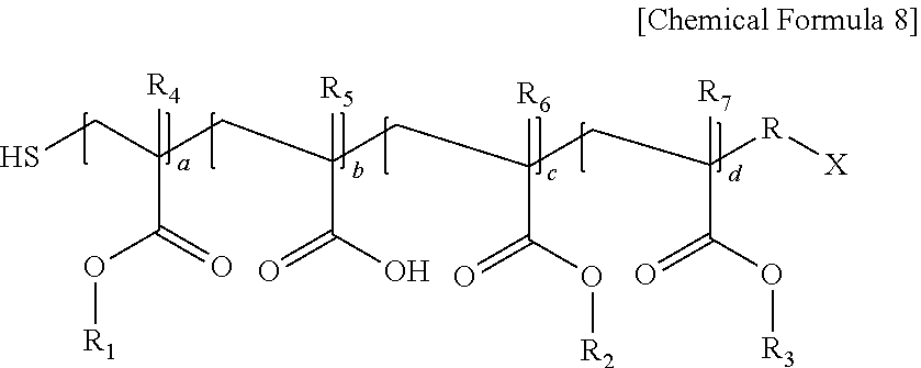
[R4]C(CC(CC(CC([R][X])(C(O[R3])=O)[R7])([R6])C(O[R2])=O)([R5])C(O)=O)(CS)C(=O)O[R1]
